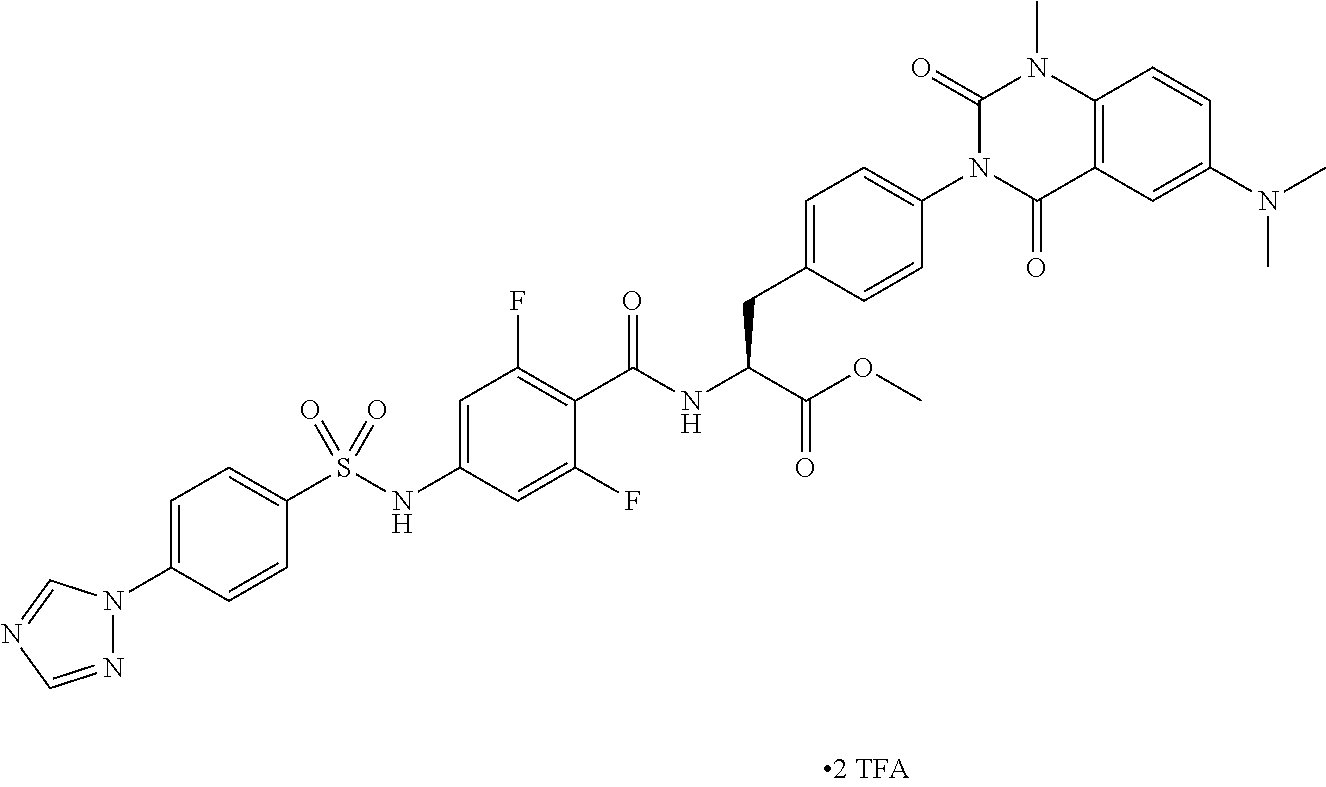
C12=C(C=C(N(C)C)C=C1)C(=O)N(C1=CC=C(CC(C(=O)OC)NC(=O)C3=C(F)C=C(NS(C4=CC=C(N5N=CN=C5)C=C4)(=O)=O)C=C3F)C=C1)C(=O)N2C
